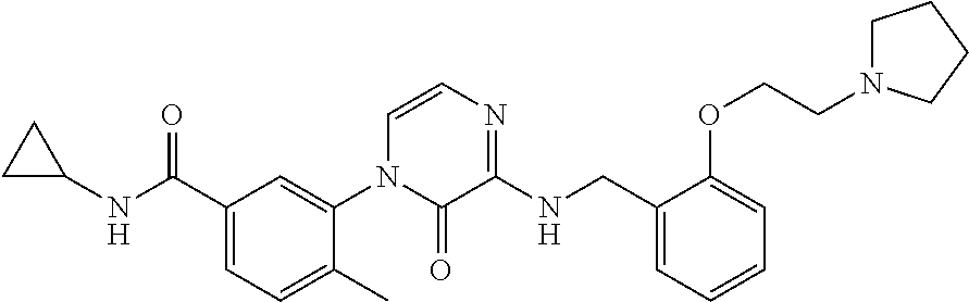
C1CC1NC(C1=CC=C(C)C(N2C=CN=C(NCC3=CC=CC=C3OCCN3CCCC3)C2=O)=C1)=O
